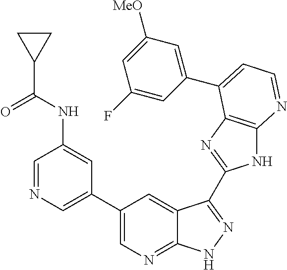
C1(C2=CN=CC(NC(C3CC3)=O)=C2)=CN=C2C(=C1)C(C1=NC3=C(N1)N=CC=C3C1=CC([MeO])=CC(F)=C1)=NN2
